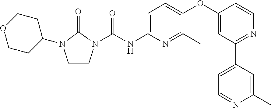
C1CN(C(NC2=CC=C(OC3=CC(C4=CC=NC(C)=C4)=NC=C3)C(C)=N2)=O)C(=O)N1C1CCOCC1
